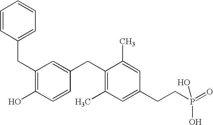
C1(CC2=CC=CC=C2)=C(O)C=CC(CC2=C(C)C=C(CCP(=O)(O)O)C=C2C)=C1
